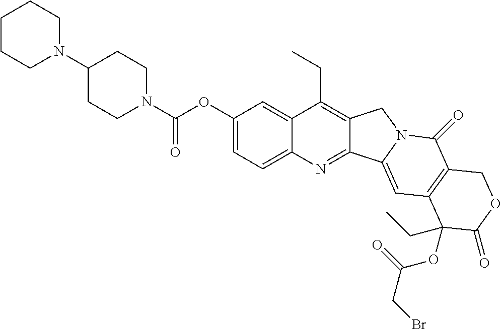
C(=O)(OC1=CC=C2C(=C1)C(CC)=C1C(=N2)C2=CC3=C(C(=O)N2C1)COC(=O)C3(CC)OC(=O)CBr)N1CCC(N2CCCCC2)CC1
